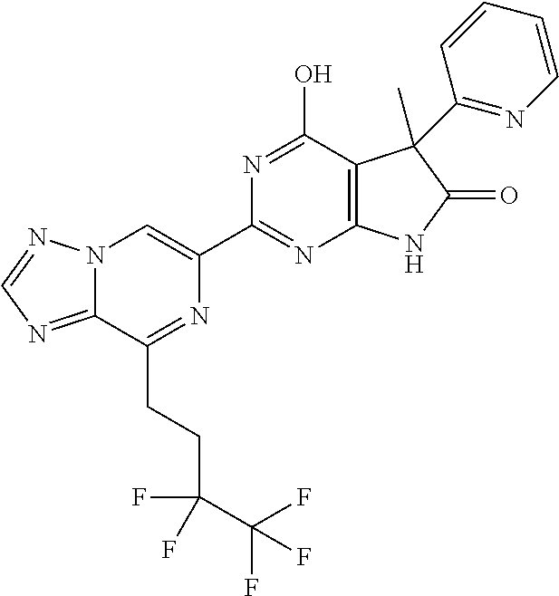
C12=NC=NN1C=C(C1=NC3=C(C(O)=N1)C(C)(C1=NC=CC=C1)C(=O)N3)N=C2CCC(C(F)(F)F)(F)F
